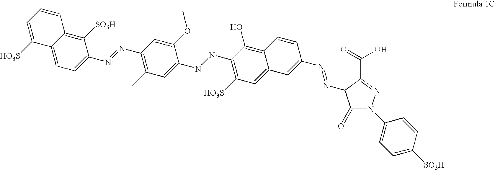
C1([HO3S])=CC=CC2=C([SO3H])C(N=NC3=C(C)C=C(NNC4=C([HO3S])C=C5C(=C4O)C=CC(N=NC4C(=O)N(C6=CC=C([SO3H])C=C6)N=C4C(=O)O)=C5)C(OC)=C3)=CC=C12
